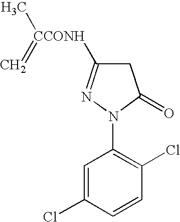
C1C([CCONH](C)=C)=NN(C2=C(Cl)C=CC(Cl)=C2)C1=O
